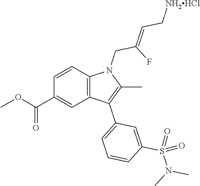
C1=CC2=C(C=C1C(OC)=O)C(C1=CC=CC(S(N(C)C)(=O)=O)=C1)=C(C)N2CC(F)=CC[NH2HCl]
